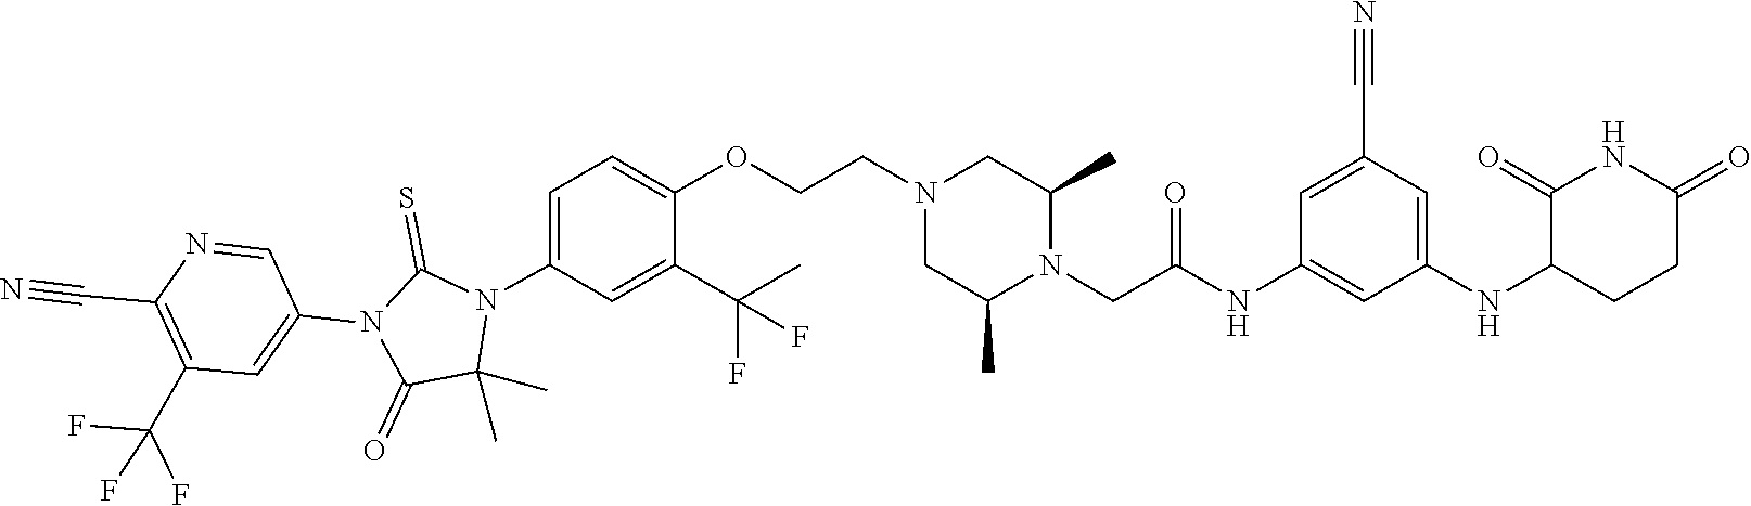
C1(C)(C)N(C2=CC=C(OCCN3CC(C)N(CC(NC4=CC(NC5C(=O)NC(=O)CC5)=CC(C#N)=C4)=O)C(C)C3)C(C(C)(F)F)=C2)C(=S)N(C2=CC(C(F)(F)F)=C(C#N)N=C2)C1=O
